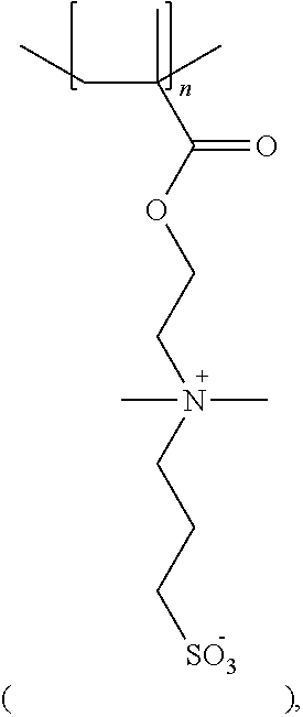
C(C(OCCN(CCC[SO3])(C)C)=O)(C)(CC)C
